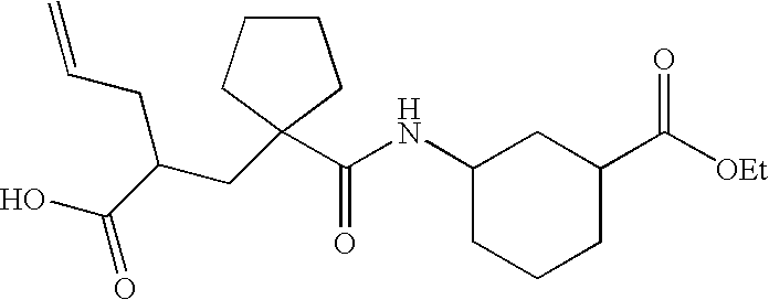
C(NC1CC(C([OEt])=O)CCC1)(=O)C1(CC(C(O)=O)CC=C)CCCC1
